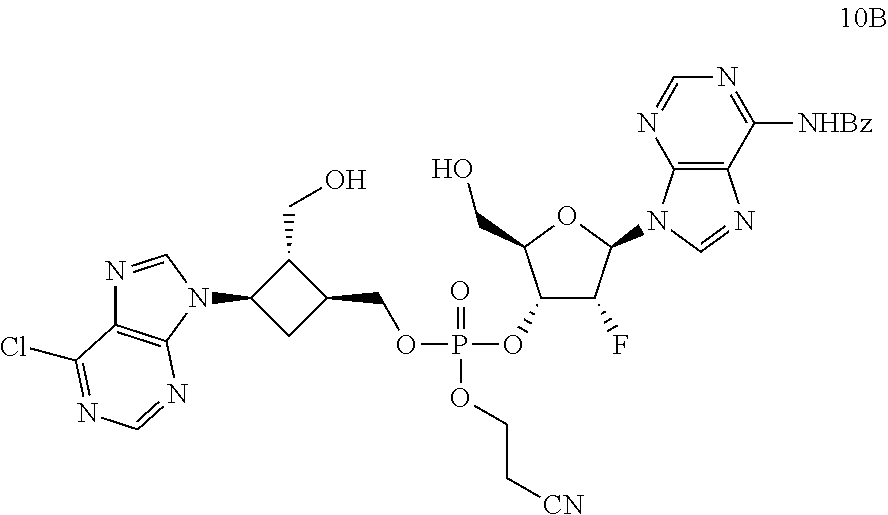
C1(CO)C(N2C=NC3=C2N=CN=C3Cl)CC1COP(OC1C(F)C(N2C3=C(N=C2)C([NHBz])=NC=N3)OC1CO)(=O)OCC[CN]
